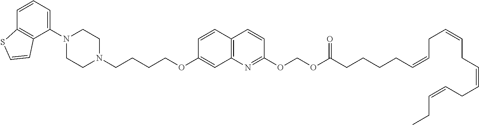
C1(N2CCN(CCCCOC3=CC4=C(C=C3)C=CC(OCOC(CCCCC=CCC=CCC=CCC=CCC)=O)=N4)CC2)=CC=CC2=C1C=CS2
